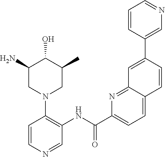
C1=CN=CC(NC(C2=CC=C3C(=N2)C=C(C2=CN=CC=C2)C=C3)=O)=C1N1CC(C)C(O)C(N)C1
